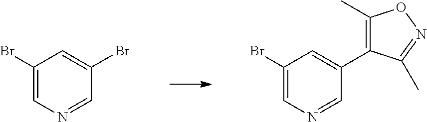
C1(Br)=CN=CC(Br)=C1.C1(Br)=CN=CC(C2=C(C)ON=C2C)=C1
